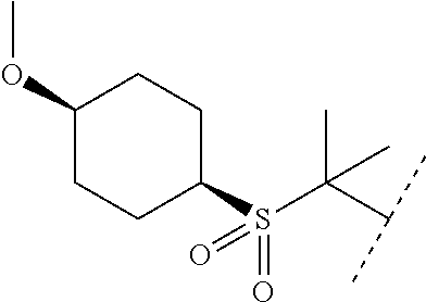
C1(OC)CCC(S(C(C(C)C)(C)C)(=O)=O)CC1
